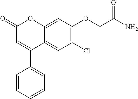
C12=CC(OCC(N)=O)=C(Cl)C=C1C(C1=CC=CC=C1)=CC(=O)O2
